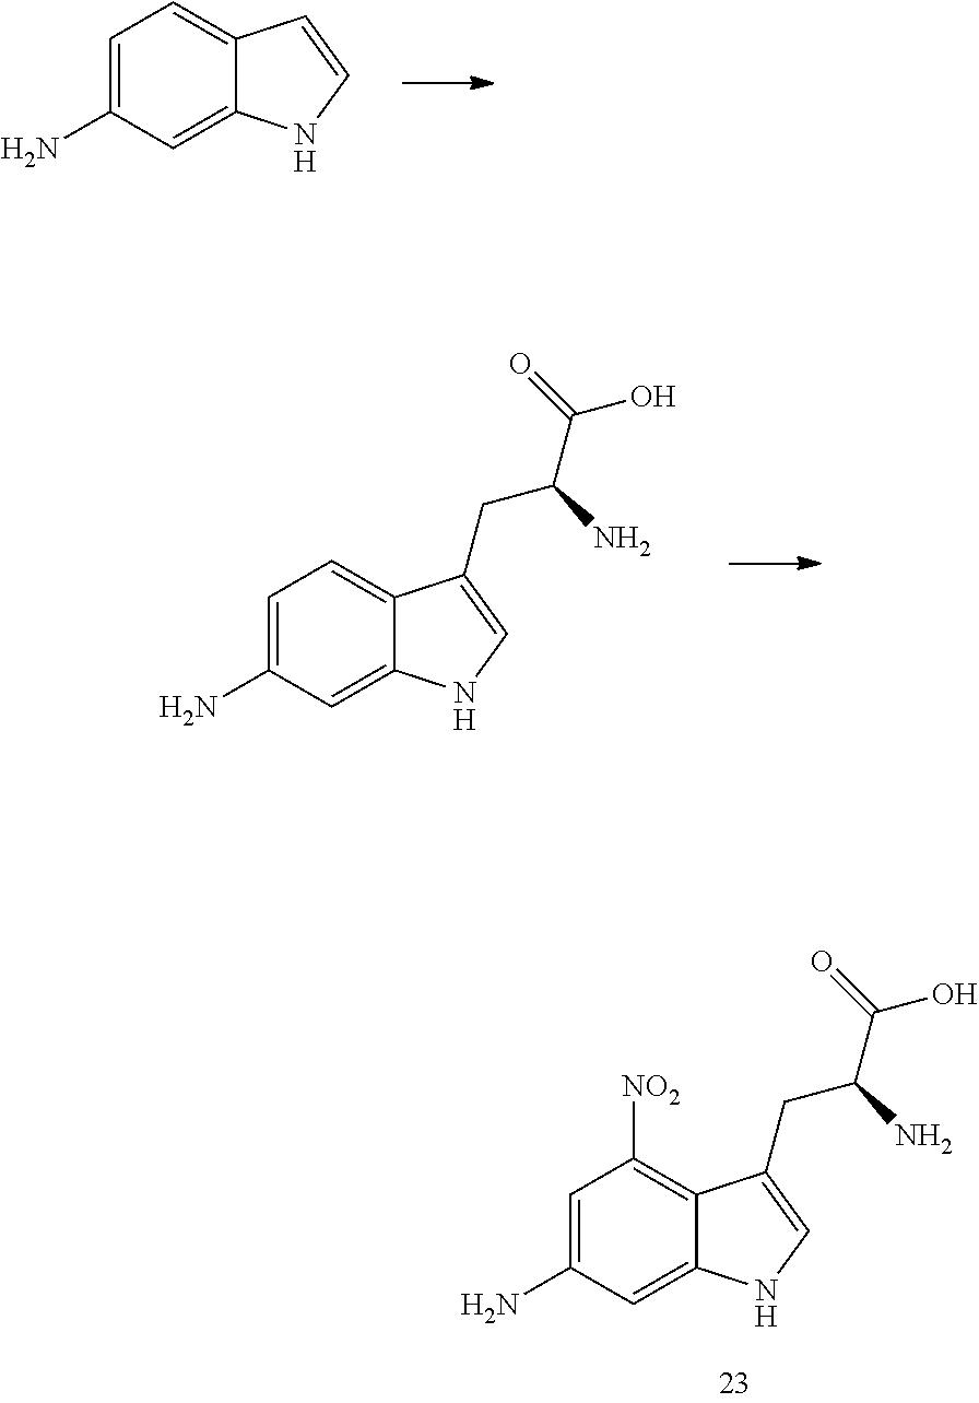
C1=C(N)C=C2C(=C1)C=CN2.C1=C(N)C=C2C(=C1)C(CC(C(=O)O)N)=CN2.C1=C(N)C=C2C(=C1[NO2])C(CC(C(=O)O)N)=CN2
